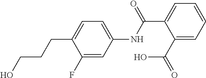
N(C(C1=CC=CC=C1C(O)=O)=O)C1=CC=C(CCCO)C(F)=C1
